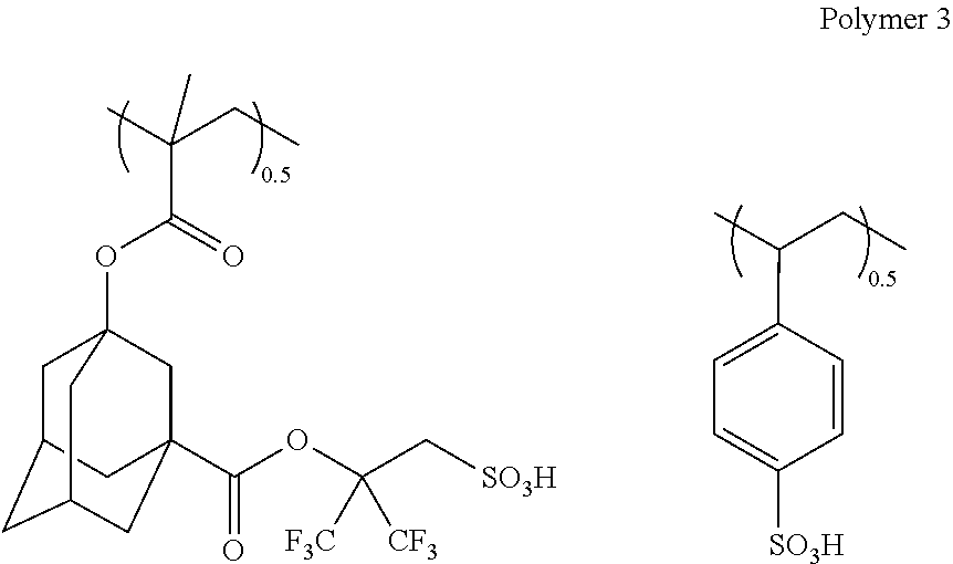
C1(C(C)CC)=CC=C([SO3H])C=C1.C(C(C)(CC)C)(OC12CC3CC(CC(C(OC(C[SO3H])([F3C])[CF3])=O)(C1)C3)C2)=O
